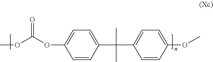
COC(OC1=CC=C(C(C)(C)C2=CC=C(OC)C=C2)C=C1)=O
